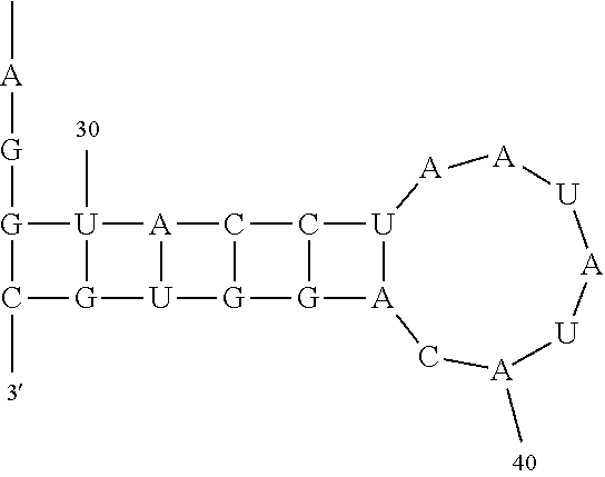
[A]1(C)C[A]2[U]([A][A][U][A][U]1)C1[G]2[G]2C1[A]1[U]2[G]2[U]1(C)[G]([G][A]C)C2C
